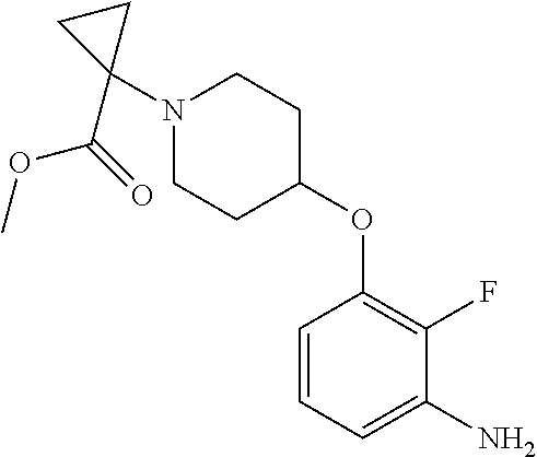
C1CC(OC2=C(F)C(N)=CC=C2)CCN1C1(C(=O)OC)CC1
